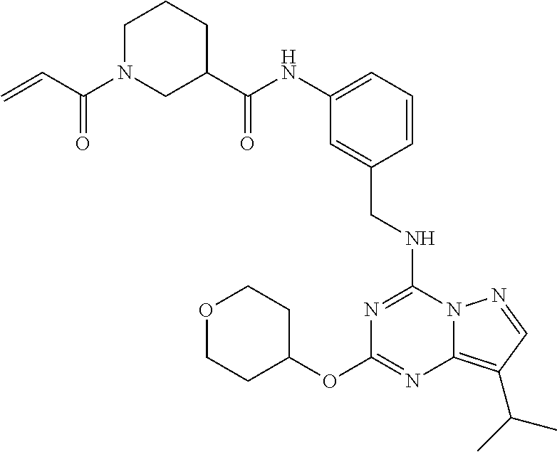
O1CCC(OC2=NC3=C(C(C)C)C=NN3C(NCC3=CC(NC(C4CCCN(C(=O)C=C)C4)=O)=CC=C3)=N2)CC1
